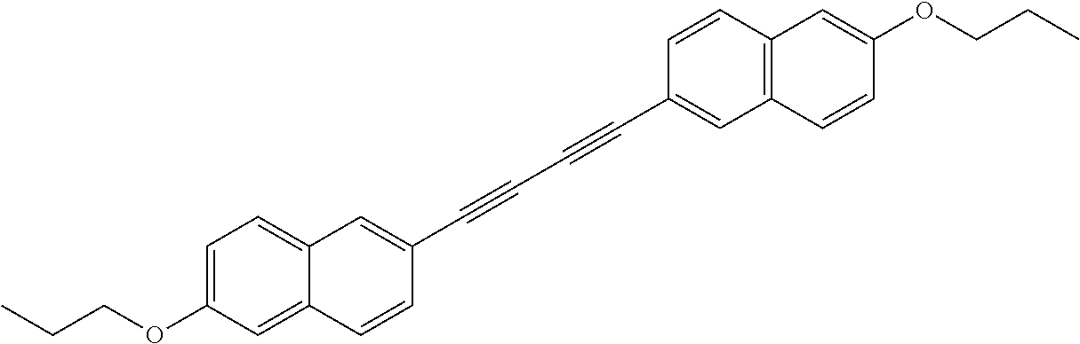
C1=C(OCCC)C=C2C(=C1)C=C(C#CC#CC1=CC3=C(C=C1)C=C(OCCC)C=C3)C=C2
